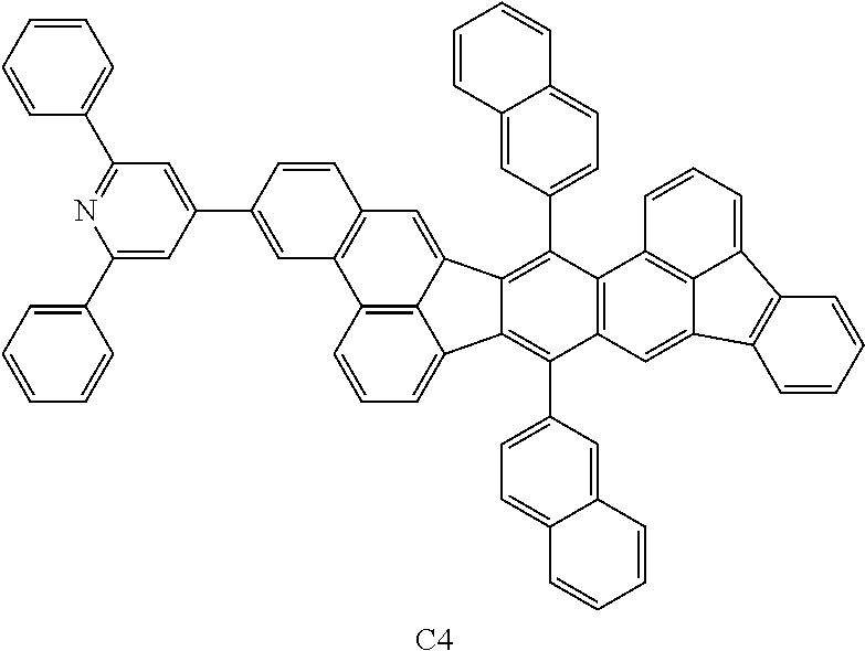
C12=C3C(=CC=C1)C1=C(C4=CC=C5C(=C4)C=CC=C5)C4=C(C(C5=CC=C6C(=C5)C=CC=C6)=C1C3=CC1=C2C=C(C2=CC(C3=CC=CC=C3)=NC(C3=CC=CC=C3)=C2)C=C1)C1=C2C(=C4)C3=C(C2=CC=C1)C=CC=C3.[C4]
